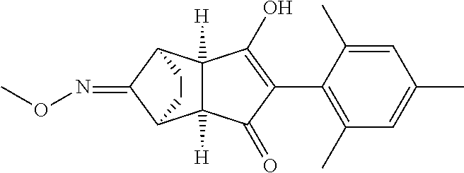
C1(C)=C(C2=C(O)C3([H])C([H])(C2=O)C2C(=NOC)C3CC2)C(C)=CC(C)=C1
